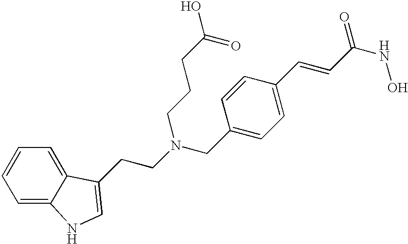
C1=CC=C2C(=C1)C(CCN(CC1=CC=C(C=CC(NO)=O)C=C1)CCCC(O)=O)=CN2
